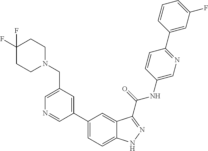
C1(CN2CCC(F)(F)CC2)=CN=CC(C2=CC=C3C(=C2)C(C(NC2=CN=C(C4=CC(F)=CC=C4)C=C2)=O)=NN3)=C1
